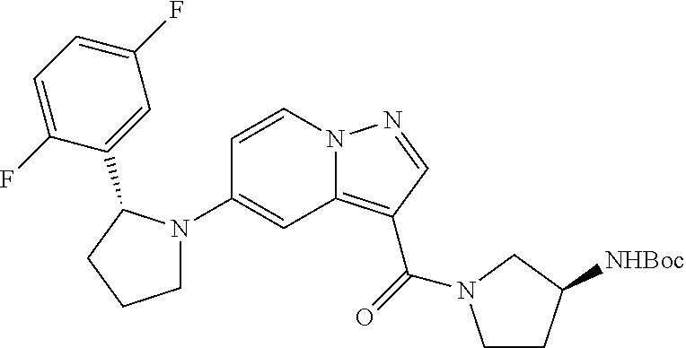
C1(N2CCCC2C2=CC(F)=CC=C2F)=CC2=C(C(=O)N3CCC([NHBoc])C3)C=NN2C=C1
